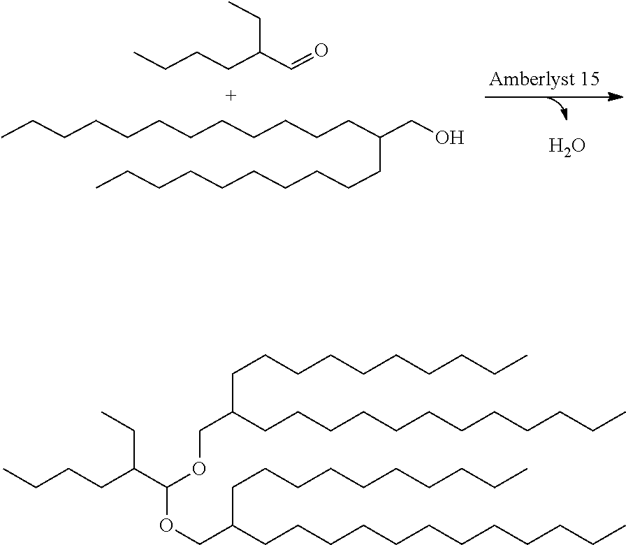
O.CCCCCCCCCCCCC(CO)CCCCCCCCCC.CCCCC(C=O)CC.CCCCCCCCCCCCC(COC(OCC(CCCCCCCCCCCC)CCCCCCCCCC)C(CC)CCCC)CCCCCCCCCC
